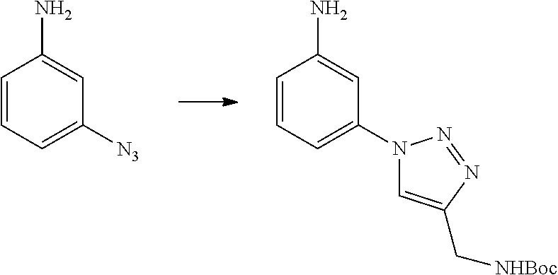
C1=CC=C(N2C=C(C[NHBoc])N=N2)C=C1N.C1=CC=C([N3])C=C1N
